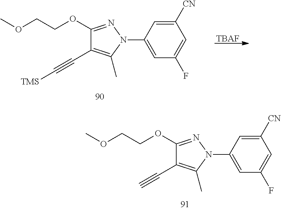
C1=C(N2N=C(OCCOC)C(C#C)=C2C)C=C([CN])C=C1F.C1=C(N2N=C(OCCOC)C(C#C[TMS])=C2C)C=C([CN])C=C1F.[TBAF]
